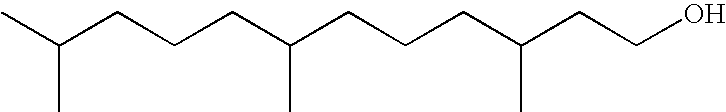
CC(C)CCCC(C)CCCC(C)CCO
